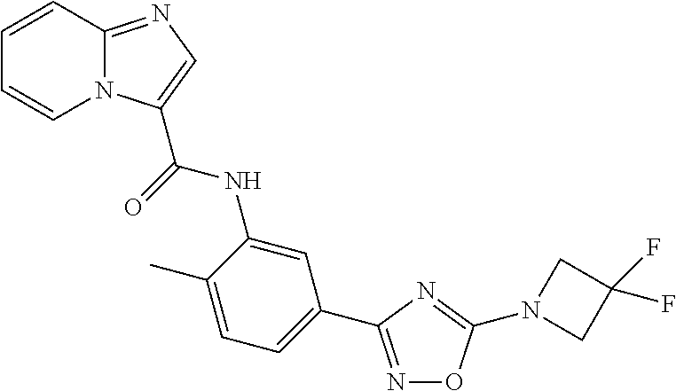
N1=C(C2=CC=C(C)C(NC(=O)C3=CN=C4N3C=CC=C4)=C2)N=C(N2CC(F)(F)C2)O1
